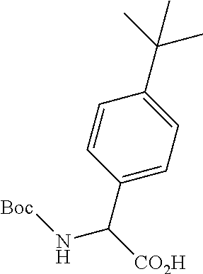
C1=CC(C([CO2H])N[Boc])=CC=C1C(C)(C)C
